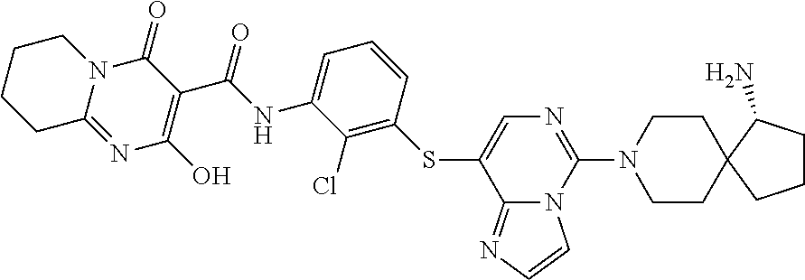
S(C1=CN=C(N2CCC3(CC2)CCCC3N)N2C1=NC=C2)C1=C(Cl)C(NC(=O)C2=C(O)N=C3N(C2=O)CCCC3)=CC=C1
